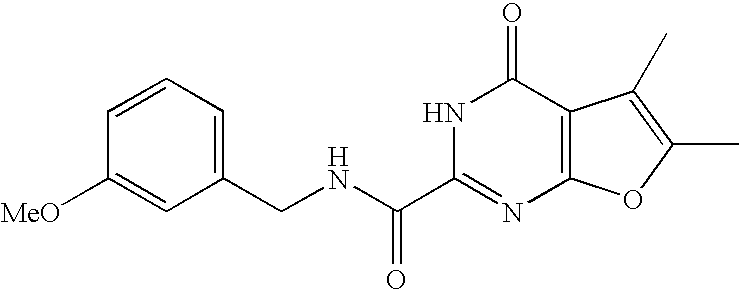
C1(CNC(C2=NC3=C(C(=O)N2)C(C)=C(C)O3)=O)=CC=CC([MeO])=C1
